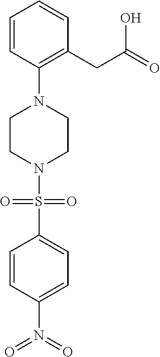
C1=CC(N2CCN(S(C3=CC=C(N(=O)=O)C=C3)(=O)=O)CC2)=C(CC(O)=O)C=C1
